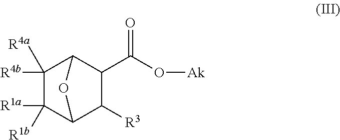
C1([R4b])([R4a])C([R1a])([R1b])C2C([R3])C(C(=O)O[Ak])C1O2
